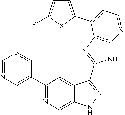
C1=NC=C(C2=NC=C3C(=C2)C(C2=NC4=C(N2)N=CC=C4C2=CC=C(F)S2)=NN3)C=N1
